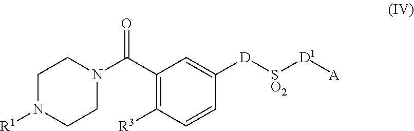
C1(C(N2CCN([R1])CC2)=O)=C([R3])C=CC([D][SO2][D1][A])=C1
